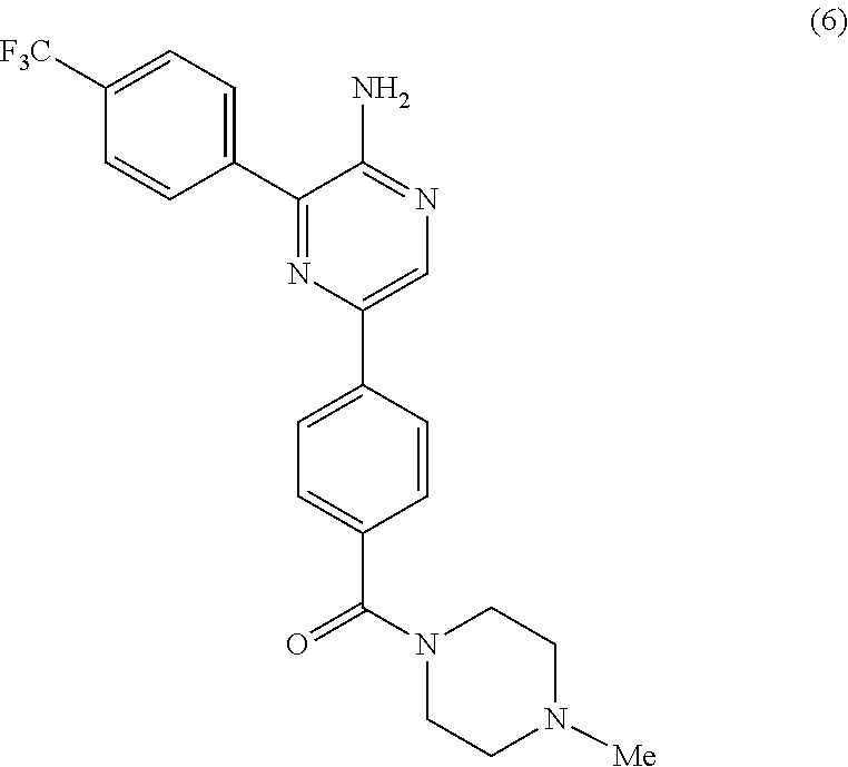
C1([F3C])=CC=C(C2=NC(C3=CC=C(C(N4CCN([Me])CC4)=O)C=C3)=CN=C2N)C=C1
